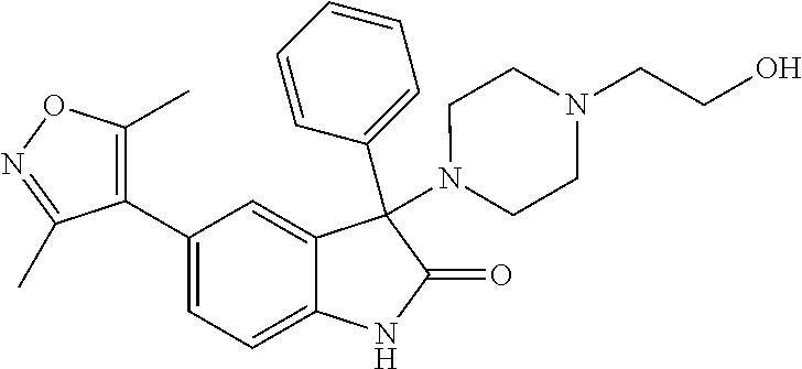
C1(C2=CC=C3C(=C2)C(C2=CC=CC=C2)(N2CCN(CCO)CC2)C(=O)N3)=C(C)ON=C1C
